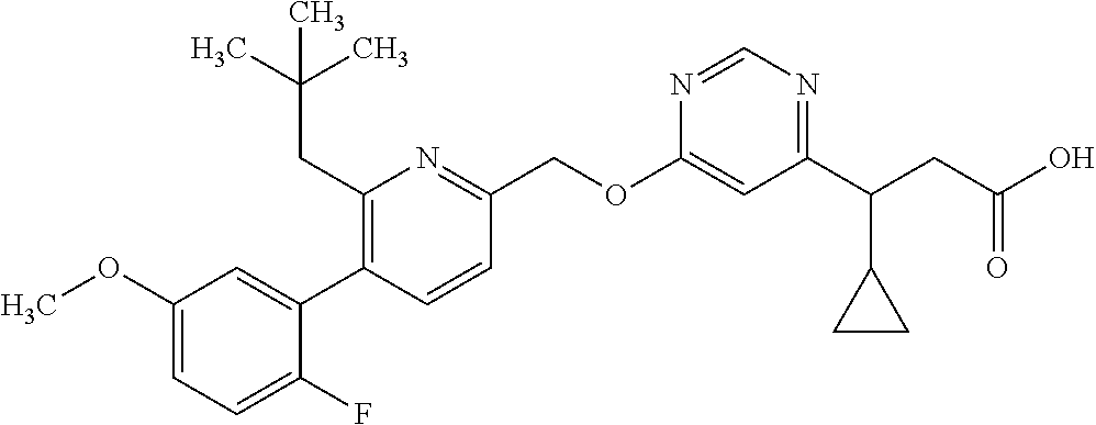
C1(OC)=CC=C(F)C(C2=C(CC(C)(C)C)N=C(COC3=CC(C(CC(O)=O)C4CC4)=NC=N3)C=C2)=C1
